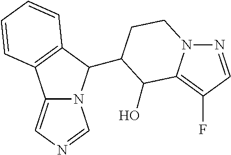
C12=CN=CN1C(C1CCN3N=CC(F)=C3C1O)C1=C2C=CC=C1
